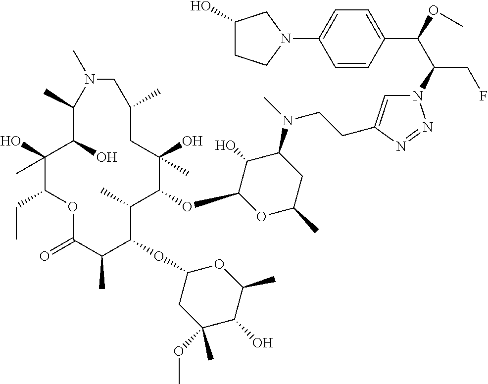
C1(O)(C)C(CC)OC(=O)C(C)C(OC2CC(OC)(C)C(O)C(C)O2)C(C)C(OC2OC(C)CC(N(C)CCC3=CN(C(C(OC)C4=CC=C(N5CCC(O)C5)C=C4)CF)N=N3)C2O)C(O)(C)CC(C)CN(C)C(C)C1O
